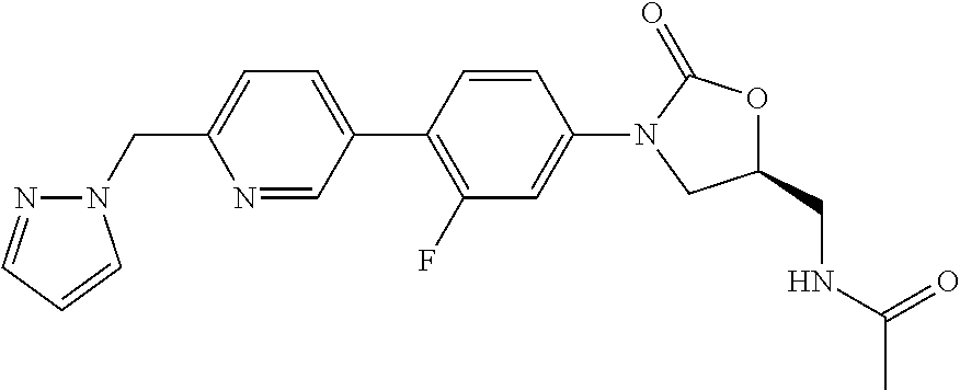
C(C1=CC=C(C2=C(F)C=C(N3CC(CNC(C)=O)OC3=O)C=C2)C=N1)N1N=CC=C1
